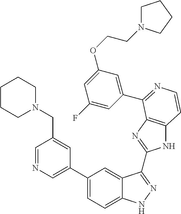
C1(C2=CN=CC(CN3CCCCC3)=C2)=CC=C2C(=C1)C(C1=NC3=C(N1)C=CN=C3C1=CC(OCCN3CCCC3)=CC(F)=C1)=NN2
